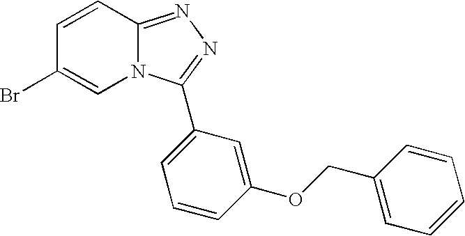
N12C=C(Br)C=CC1=NN=C2C1=CC=CC(OCC2=CC=CC=C2)=C1
